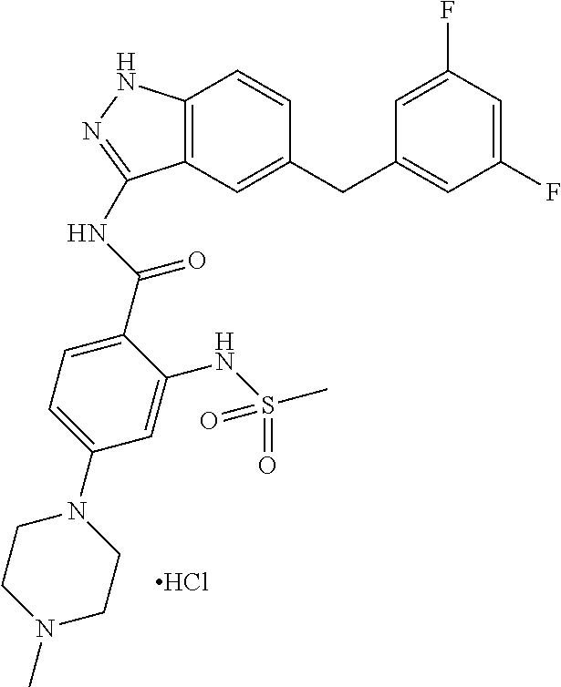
Cl.C1CN(C)CCN1C1=CC=C(C(=O)NC2=NNC3=C2C=C(CC2=CC(F)=CC(F)=C2)C=C3)C(NS(=O)(C)=O)=C1
